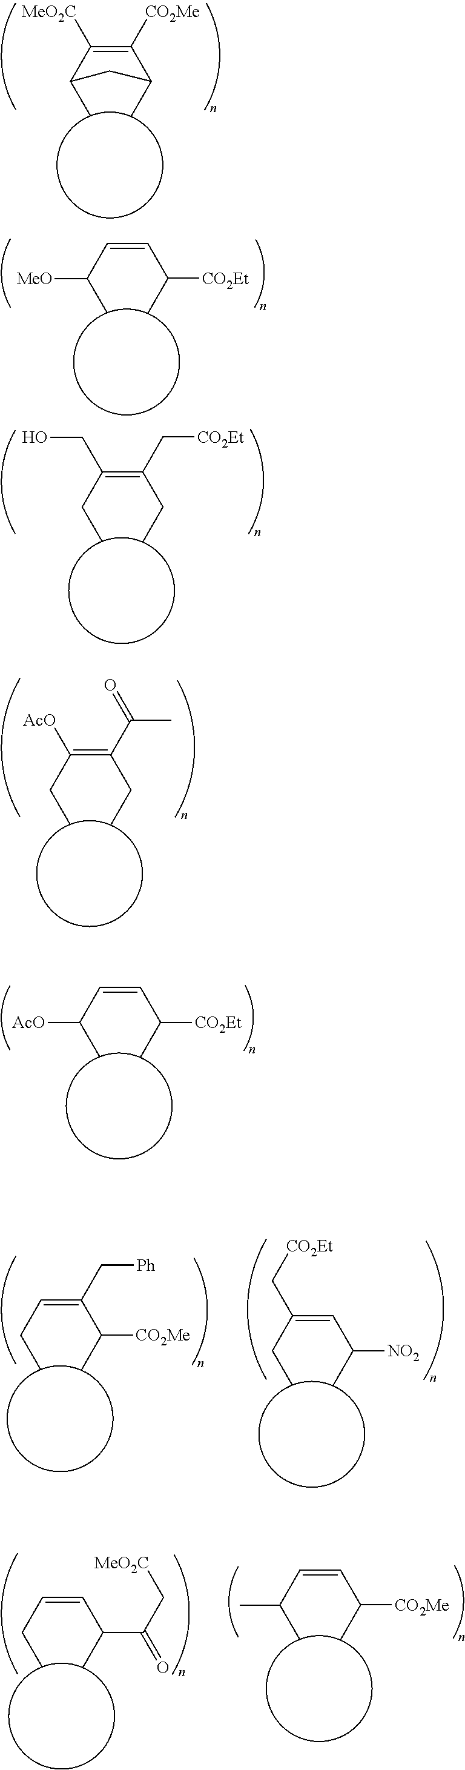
C1([MeO2C])=C([CO2Me])c(C)cc1C.C(=C(CC)C[CO2Et])(CC)CO.C(=CC(C)[CO2Et])C(C)[AcO].C(=C(C(C)[CO2Me])C[Ph])CC.C(=CC(C)[NO2])(CC)C[CO2Et].C(=CC(C)C(C[MeO2C])=O)CC.C(=CC(C)[CO2Me])C(C)C.C(=C(CC)C(C)=O)(CC)[AcO].C(=CC(C)[CO2Et])C(C)[MeO]
